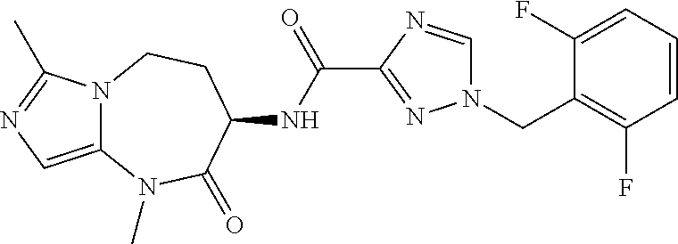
C12=CN=C(C)N1CCC(NC(C1=NN(CC3=C(F)C=CC=C3F)C=N1)=O)C(=O)N2C
